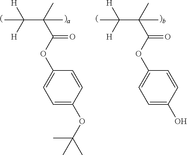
C(C)([H])([H])C(C)(C)C(OC1=CC=C(O)C=C1)=O.C(C)([H])([H])C(C)(C)C(OC1=CC=C(OC(C)(C)C)C=C1)=O
